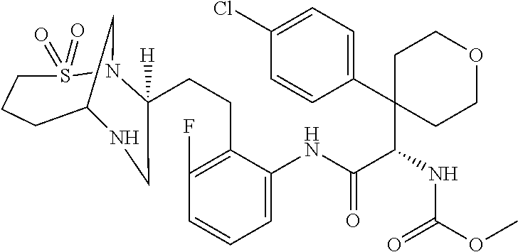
C(CC1=C(F)C=CC=C1NC(C(C1(C2=CC=C(Cl)C=C2)CCOCC1)NC(OC)=O)=O)C1([H])N2S(=O)(=O)CCCC(C2)NC1
